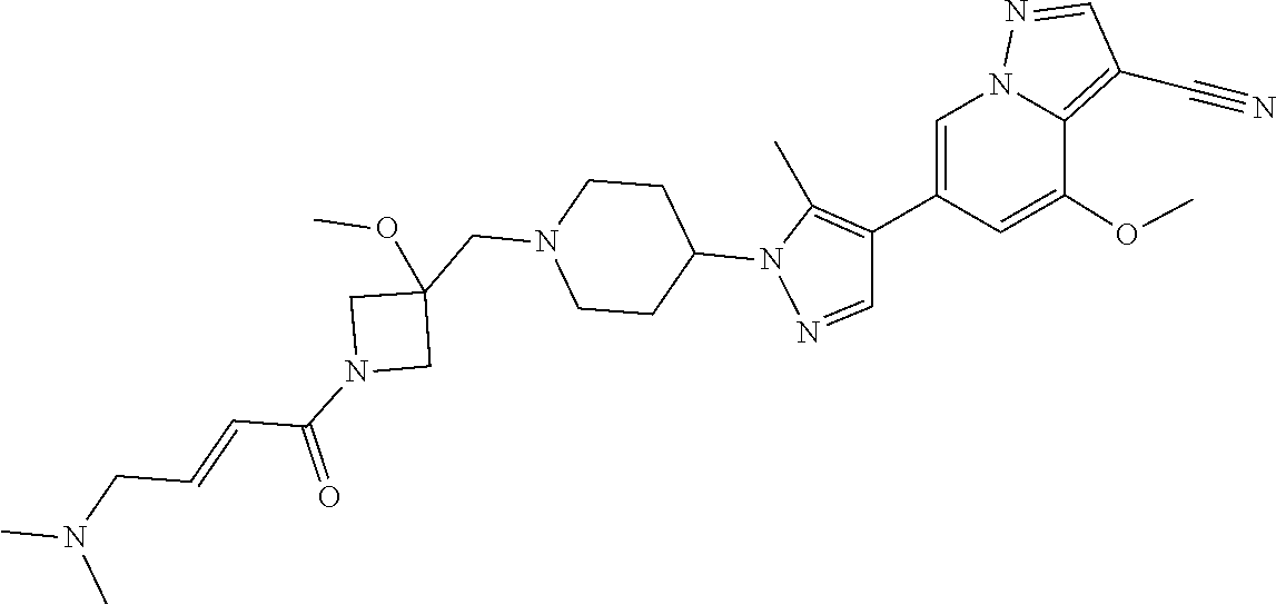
C1(C2=C(C)N(C3CCN(CC4(OC)CN(C(C=CCN(C)C)=O)C4)CC3)N=C2)=CN2C(=C(C#N)C=N2)C(OC)=C1
